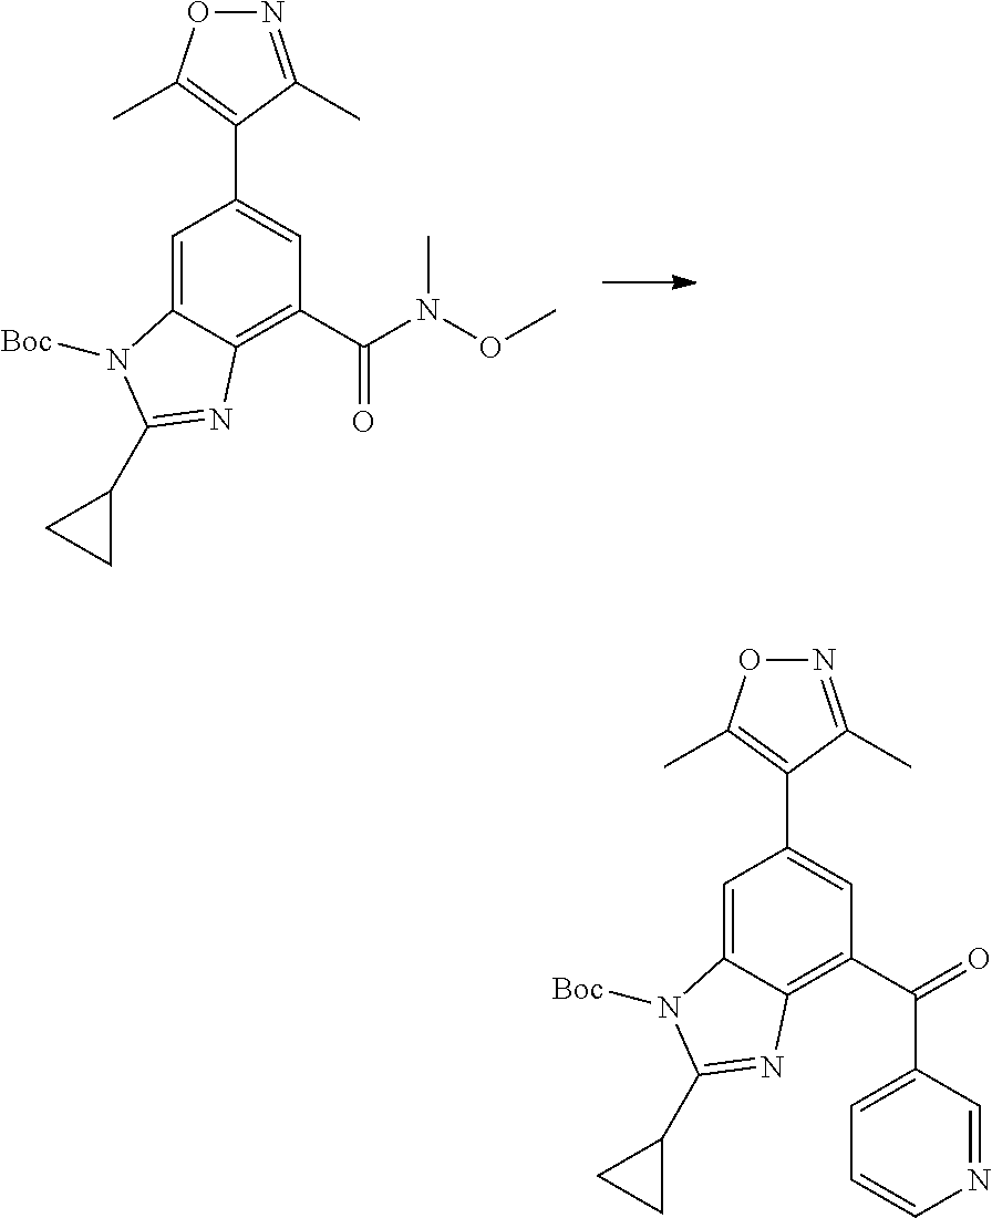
C1=C2C(=C(C(N(OC)C)=O)C=C1C1=C(C)ON=C1C)N=C(C1CC1)N2[Boc].C1=C2C(=C(C(=O)C3=CC=CN=C3)C=C1C1=C(C)ON=C1C)N=C(C1CC1)N2[Boc]
